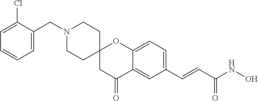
C(N1CCC2(CC1)CC(=O)C1=CC(C=CC(NO)=O)=CC=C1O2)C1=CC=CC=C1Cl
